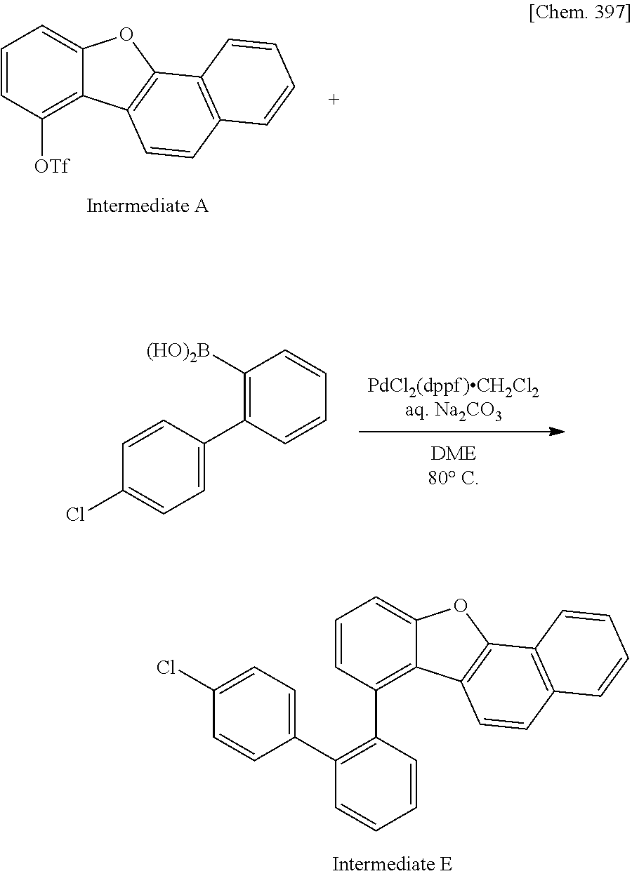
[OTf]C1=C2C(=CC=C1)OC1=C2C=CC2=C1C=CC=C2.C1=CC(C2=CC=C(Cl)C=C2)=C(C2=C3C(=CC=C2)OC2=C3C=CC3=C2C=CC=C3)C=C1.C1(C2=CC=C(Cl)C=C2)=C([(HO)2B])C=CC=C1
